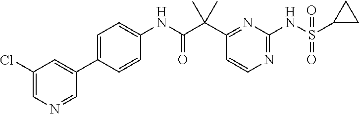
C1(C(C(NC2=CC=C(C3=CC(Cl)=CN=C3)C=C2)=O)(C)C)=NC(NS(C2CC2)(=O)=O)=NC=C1
